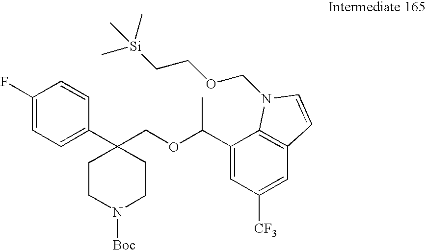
C(C1=CC([CF3])=CC2=C1N(COCC[Si](C)(C)C)C=C2)(OCC1(C2=CC=C(F)C=C2)CCN([Boc])CC1)C
